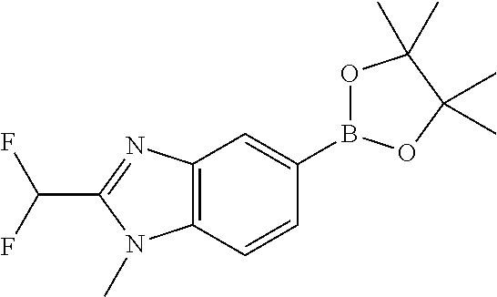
C1(B2OC(C)(C)C(C)(C)O2)=CC2=C(C=C1)N(C)C(C(F)F)=N2
